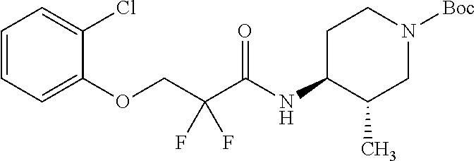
C1=CC=C(OCC(C(NC2C(C)CN([Boc])CC2)=O)(F)F)C(Cl)=C1
